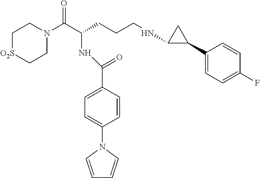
C1[O2S]CCN(C(C(CCCNC2C(C3=CC=C(F)C=C3)C2)NC(C2=CC=C(N3C=CC=C3)C=C2)=O)=O)C1
